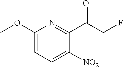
COC1=CC=C([NO2])C(C(CF)=O)=N1
